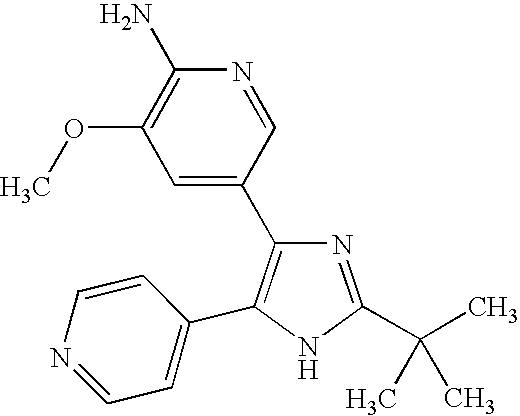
N1=C(C(C)(C)C)NC(C2=CC=NC=C2)=C1C1=CC(OC)=C(N)N=C1
